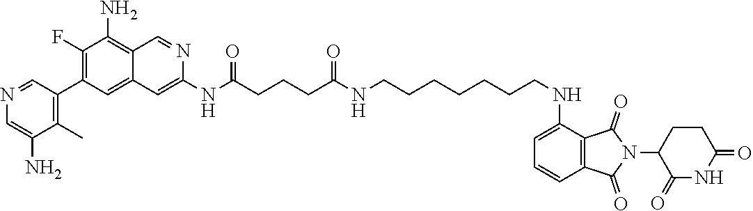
N(C(CCCC(NCCCCCCCNC1=CC=CC2=C1C(=O)N(C1CCC(=O)NC1=O)C2=O)=O)=O)C1=CC2=CC(C3=C(C)C(N)=CN=C3)=C(F)C(N)=C2C=N1
